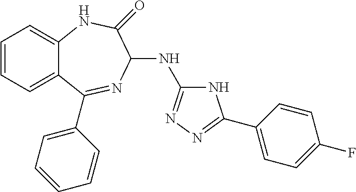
C1=CC=C2C(=C1)NC(=O)C(NC1=NN=C(C3=CC=C(F)C=C3)N1)N=C2C1=CC=CC=C1
